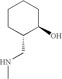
C1CC(CNC)C(O)CC1
